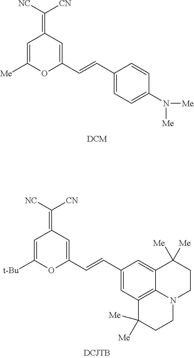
C(=C1C=C([Me])OC(C=CC2=CC=C(N([Me])[Me])C=C2)=C1)([CN])[NC].C(=C1C=C([t-Bu])OC(C=CC2=CC3=C4C(=C2)C([Me])([Me])CCN4CCC3([Me])[Me])=C1)([CN])[NC]
